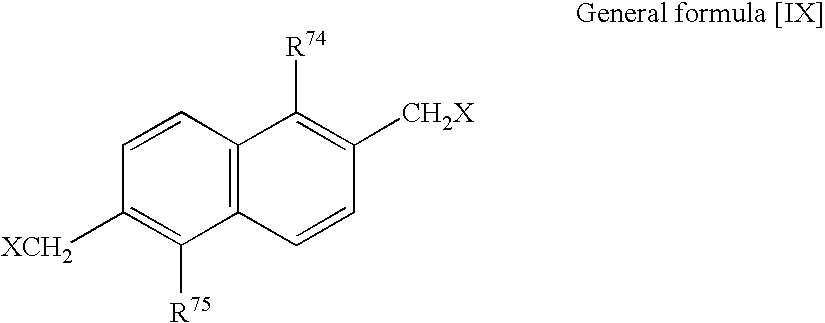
C12=C(C=CC([XCH2])=C1[R75])C([R74])=C([CH2X])C=C2
